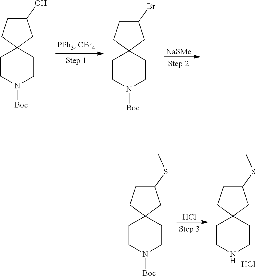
C1(O)CCC2(C1)CCN([Boc])CC2.C1(Br)CCC2(C1)CCN([Boc])CC2.[NaSMe].C1(SC)CCC2(C1)CCN([Boc])CC2.Cl.C1(SC)CCC2(C1)CCNCC2.Cl
